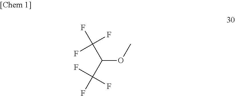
C(OC)(C(F)(F)F)C(F)(F)F
